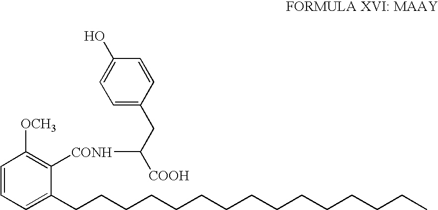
C1=CC=C(CCCCCCCCCCCCCCC)C([CONH]C(CC2=CC=C(O)C=C2)[COOH])=C1[OCH3]
